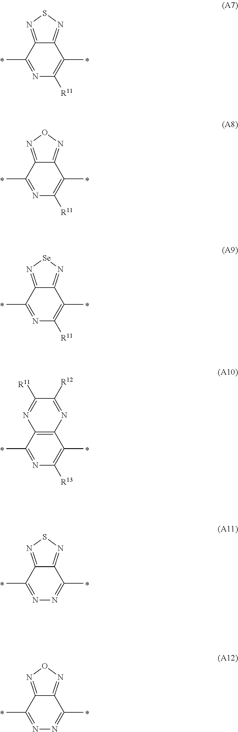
C12=NSN=C1C(C)=C([R11])N=C2C.C12=NON=C1C(C)=C([R11])N=C2C.C12=N[Se]N=C1C(C)=C([R11])N=C2C.C12=C(C(C)=C([R13])N=C1C)N=C([R12])C([R11])=N2.C12=NSN=C1C(C)=NN=C2C.C12=NON=C1C(C)=NN=C2C
